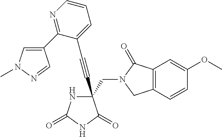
C(#CC1(CN2C(=O)C3=C(C2)C=CC(OC)=C3)NC(=O)NC1=O)C1=CC=CN=C1C1=CN(C)N=C1
